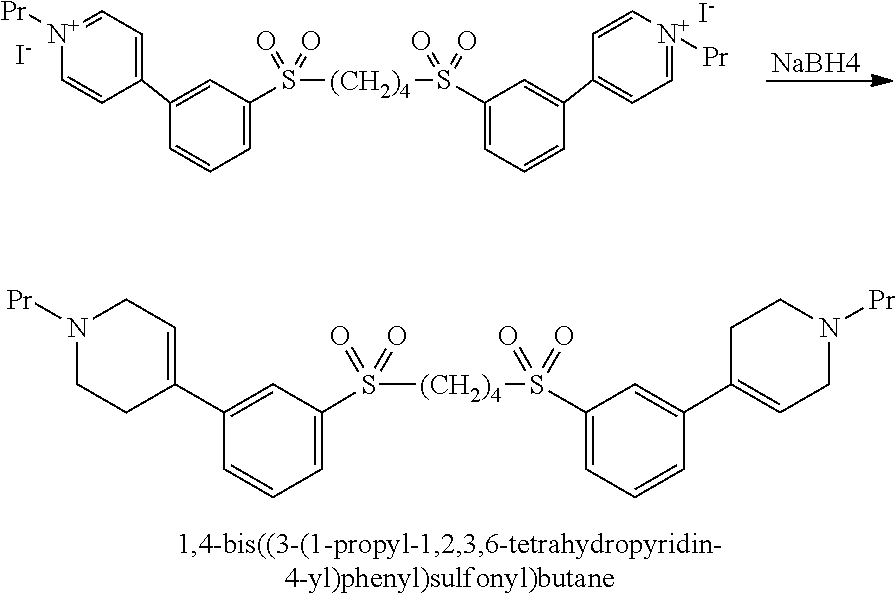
[I-].C1(C2=CC=[N+]([Pr])C=C2)=CC(S([(CH2)4]S(C2=CC=CC(C3=CC=[N+]([Pr])C=C3)=C2)(=O)=O)(=O)=O)=CC=C1.[I-].[NaBH4].C1(C2=CCN([Pr])CC2)=CC(S([(CH2)4]S(C2=CC=CC(C3=CCN([Pr])CC3)=C2)(=O)=O)(=O)=O)=CC=C1
